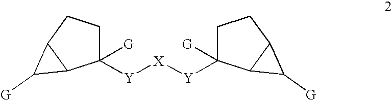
[Y]([X][Y]C1([G])CCC2C1C2[G])C1([G])CCC2C1C2[G]
